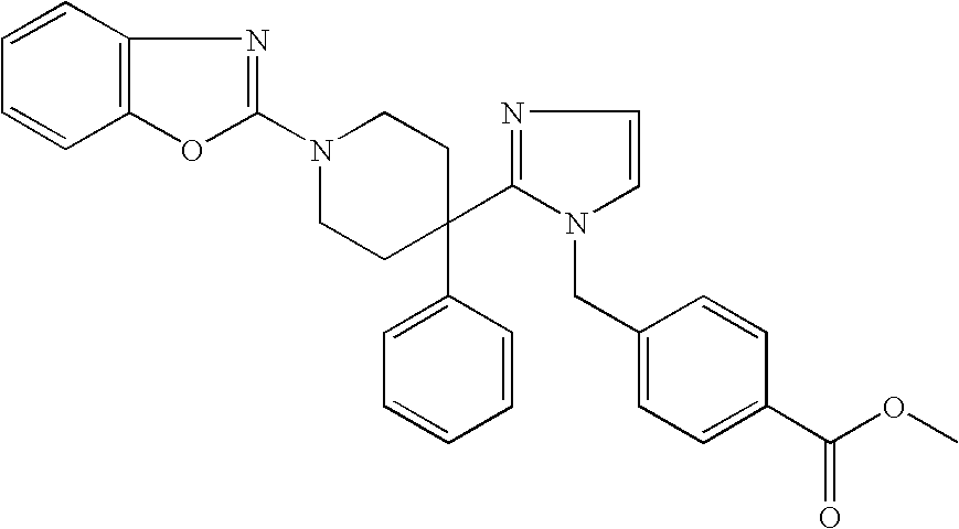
C1(N2CCC(C3=CC=CC=C3)(C3=NC=CN3CC3=CC=C(C(OC)=O)C=C3)CC2)=NC2=C(O1)C=CC=C2
